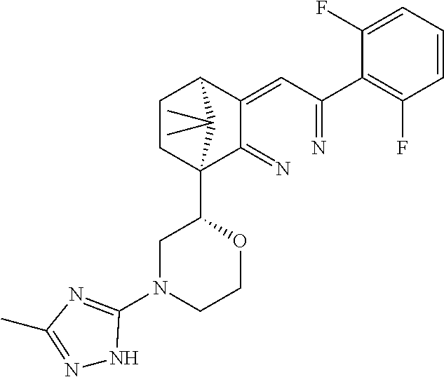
C1CC2(C3CN(C4=NC(C)=NN4)CCO3)C(=N)C(=CC(=N)C3=C(F)C=CC=C3F)C1C2(C)C
